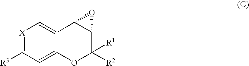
[X]1=C([R3])C=C2C(=C1)C1C(C([R2])([R1])O2)O1
